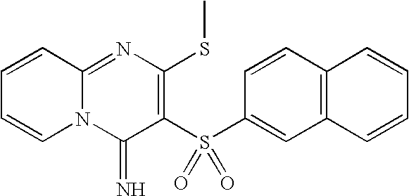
C1=CC2=NC(SC)=C(S(C3=CC4=C(C=C3)C=CC=C4)(=O)=O)C(=N)N2C=C1
